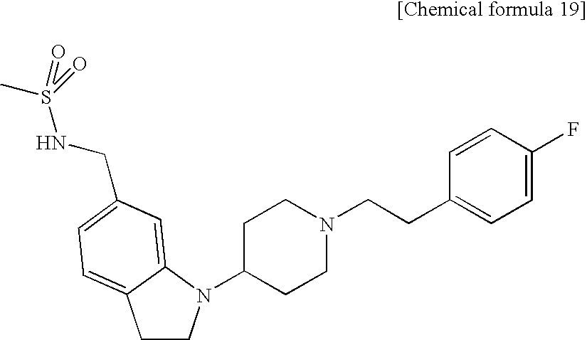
C1CN(C2CCN(CCC3=CC=C(F)C=C3)CC2)C2=CC(CNS(C)(=O)=O)=CC=C12
